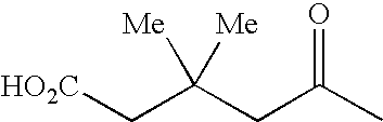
O=C(C)CC(C[HO2C])([Me])[Me]
